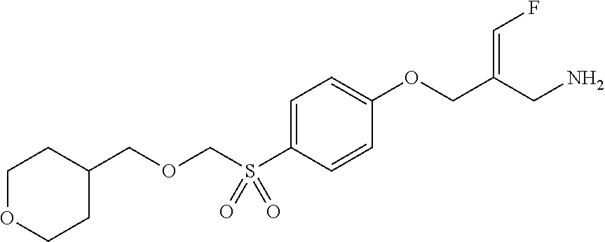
C1=C(S(COCC2CCOCC2)(=O)=O)C=CC(OCC(CN)=CF)=C1
